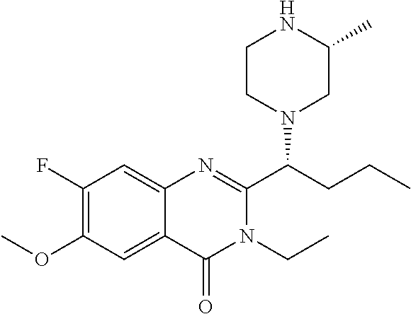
C1(F)=C(OC)C=C2C(=C1)N=C(C(CCC)N1CC(C)NCC1)N(CC)C2=O
